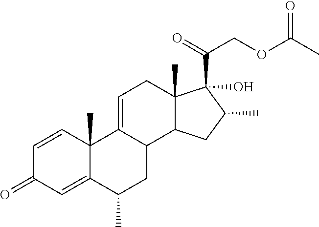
C1=CC2(C)C(=CC1=O)C(C)CC1C2=CCC2(C)C1CC(C)C2(C(=O)COC(C)=O)O
